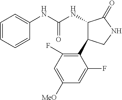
C1=CC=CC(NC(NC2C(C3=C(F)C=C([MeO])C=C3F)CNC2=O)=O)=C1
